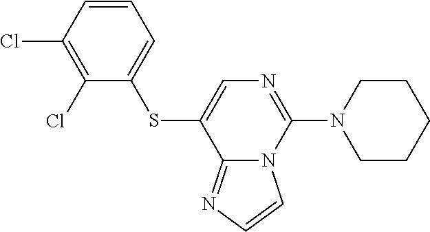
C1=CC(Cl)=C(Cl)C(SC2=CN=C(N3CCCCC3)N3C2=NC=C3)=C1
